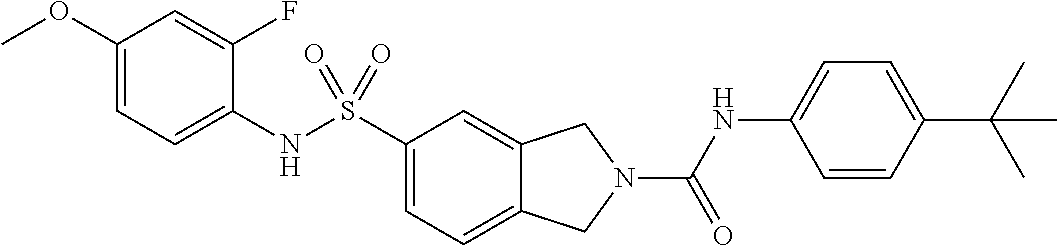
C1(OC)=CC=C(NS(C2=CC=C3C(=C2)CN(C(NC2=CC=C(C(C)(C)C)C=C2)=O)C3)(=O)=O)C(F)=C1
